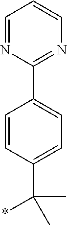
C1=NC(C2=CC=C(C(C)(*)C)C=C2)=NC=C1
